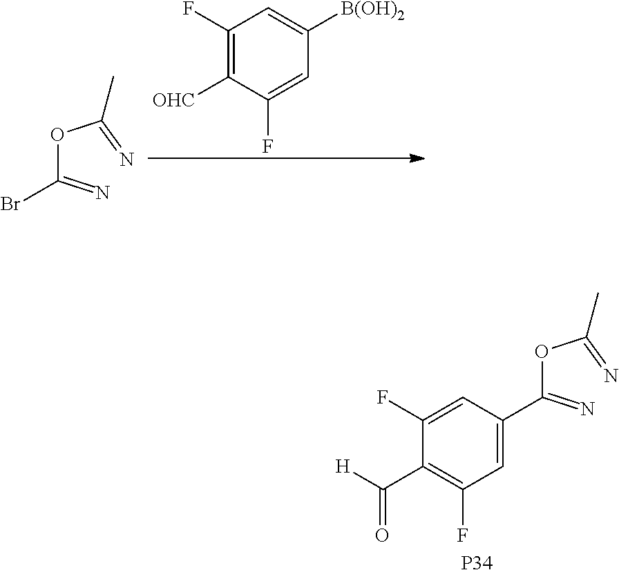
C1(F)=C([OHC])C(F)=CC([B(OH)2])=C1.O(C(=N)Br)C(=N)C.[P34].C1=C(C(OC(=N)C)=N)C=C(F)C(C([H])=O)=C1F
